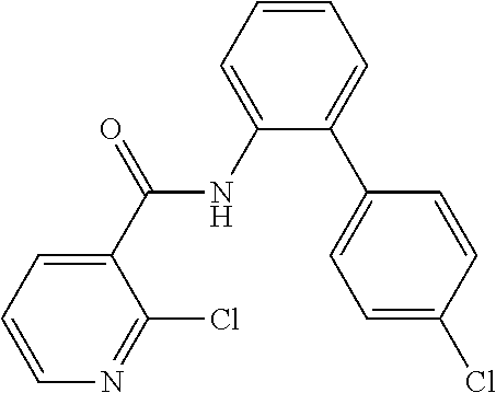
C1=CC=C(NC(C2=CC=CN=C2Cl)=O)C(C2=CC=C(Cl)C=C2)=C1
